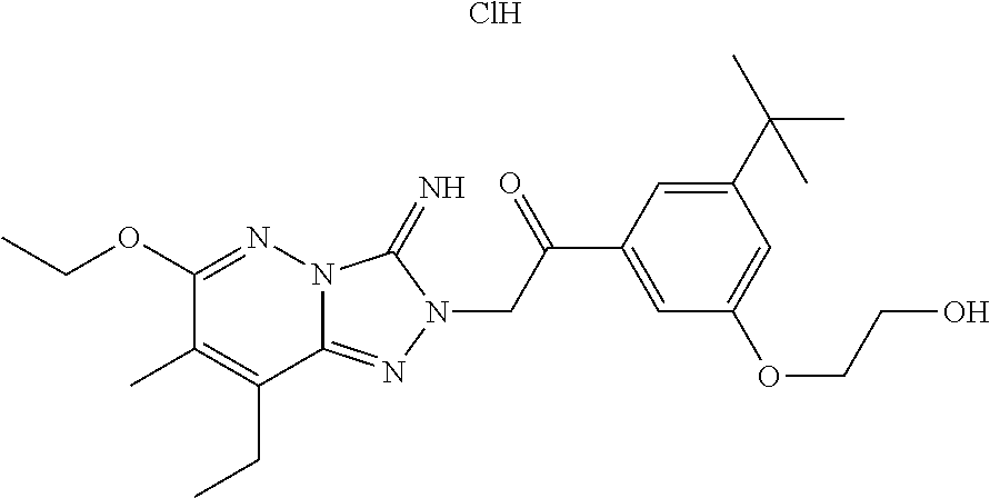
Cl.C1(OCC)=NN2C(=NN(CC(C3=CC(OCCO)=CC(C(C)(C)C)=C3)=O)C2=N)C(CC)=C1C
